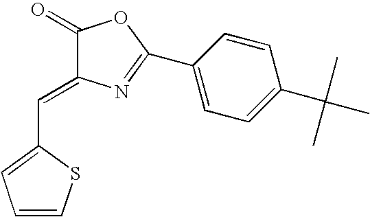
C1=CSC(C=C2C(=O)OC(C3=CC=C(C(C)(C)C)C=C3)=N2)=C1
